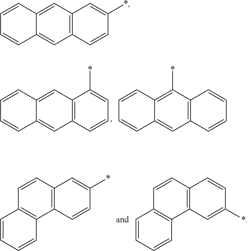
C12=C(C=C3C(=C1)C=CC=C3)C(*)=CC=C2.C12=C(C(*)=C3C(=C1)C=CC=C3)C=CC=C2.C12=C(C=CC3=C1C=CC=C3)C=CC(*)=C2.C12=C(C=CC3=C1C=CC=C3)C=C(*)C=C2.C12=C(C=C3C(=C1)C=CC=C3)C=C(*)C=C2
